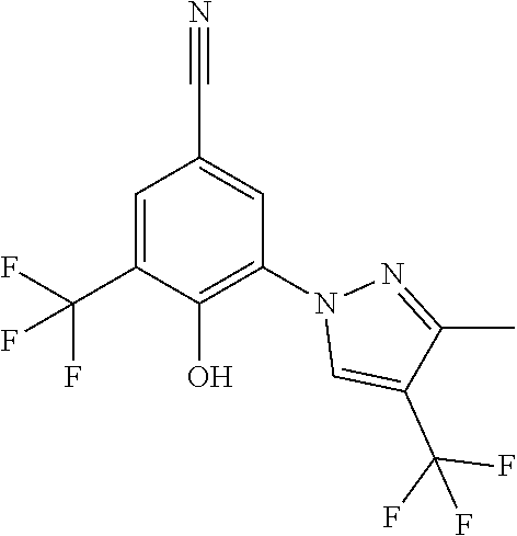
C1=C(C(F)(F)F)C(O)=C(N2C=C(C(F)(F)F)C(C)=N2)C=C1C#N
